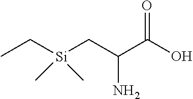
OC(C(C[Si](CC)(C)C)N)=O
